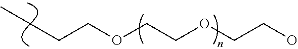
C(CC)COCCOCCO
